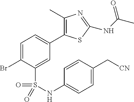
C1=C(Br)C(S(=O)(=O)NC2=CC=C(C[CN])C=C2)=CC(C2=C(C)N=C(NC(C)=O)S2)=C1
